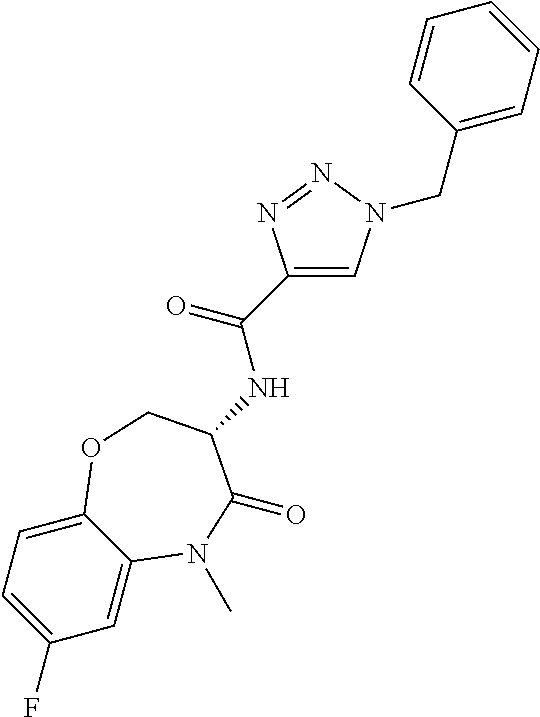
C1=C2C(=CC=C1F)OCC(NC(C1=CN(CC3=CC=CC=C3)N=N1)=O)C(=O)N2C
